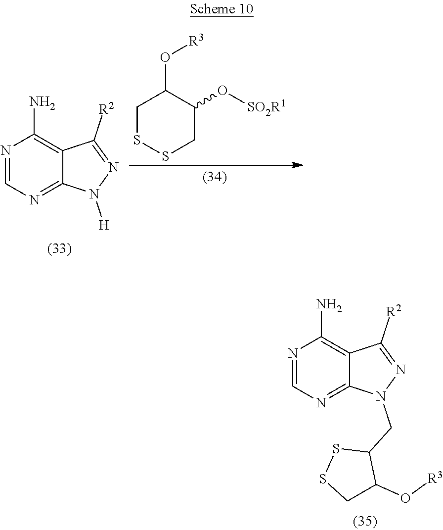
C1SSCC(O[SO2R1])C1O[R3].N1=CN=C2C(=C1N)C([R2])=NN2[H].N1=CN=C2C(=C1N)C([R2])=NN2CC1SSCC1O[R3]
